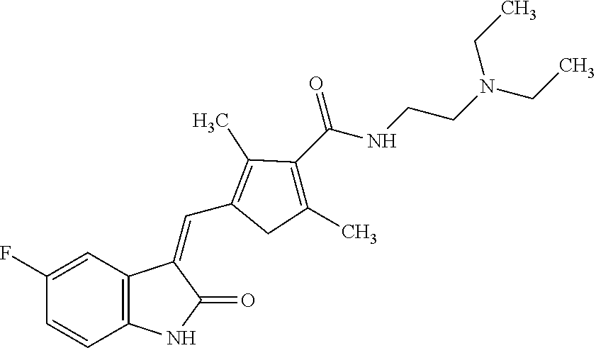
C12=C(C=C(F)C=C1)C(=CC1=C(C)C(C(NCCN(CC)CC)=O)=C(C)C1)C(=O)N2
